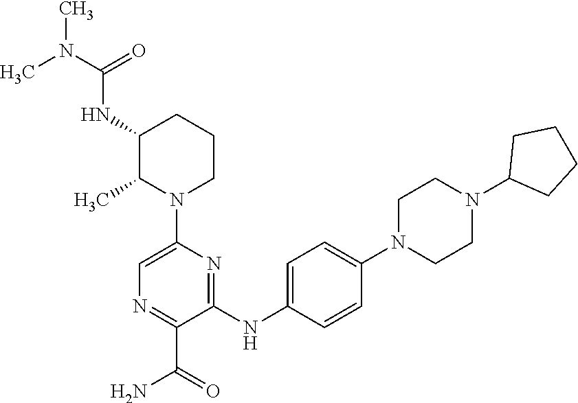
N(C1C(C)N(C2=CN=C(C(=O)N)C(NC3=CC=C(N4CCN(C5CCCC5)CC4)C=C3)=N2)CCC1)C(N(C)C)=O
